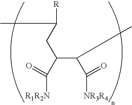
C(C(C([NR3R4])=O)C)(CC(C)[R])C([R1R2N])=O
